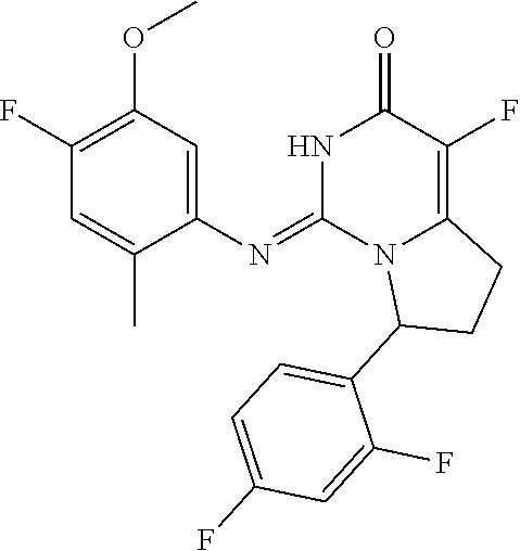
C1(N=C2N3C(=C(F)C(=O)N2)CCC3C2=CC=C(F)C=C2F)=CC(OC)=C(F)C=C1C
